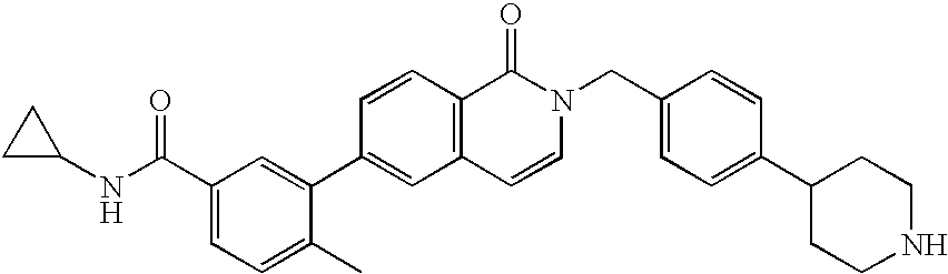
C1(C(NC2CC2)=O)=CC=C(C)C(C2=CC3=C(C=C2)C(=O)N(CC2=CC=C(C4CCNCC4)C=C2)C=C3)=C1
